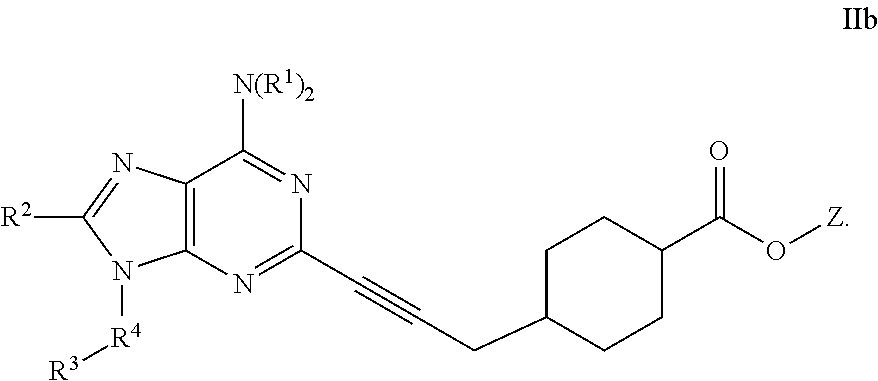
C12=C(N=C(C#CCC3CCC(C(O[Z])=O)CC3)N=C1[N(R1)2])N([R4][R3])C([R2])=N2
